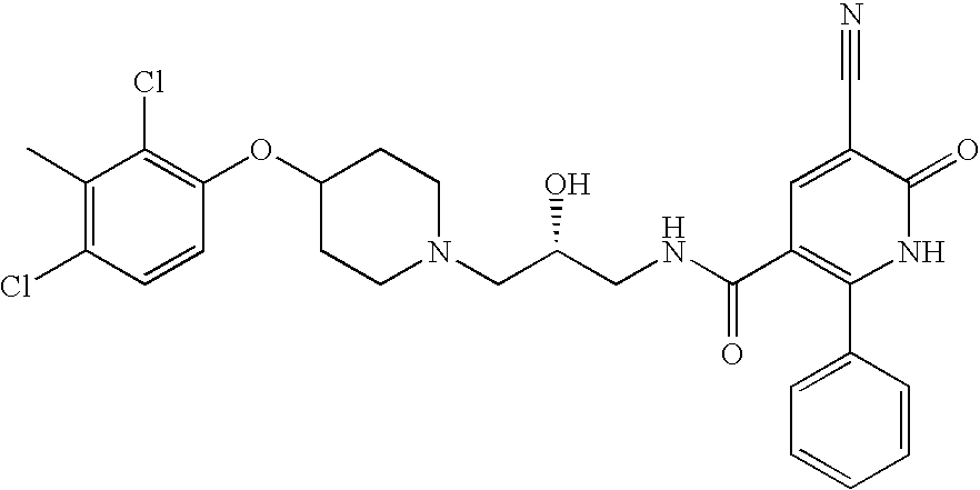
C1(C)=C(Cl)C=CC(OC2CCN(CC(CNC(C3=C(C4=CC=CC=C4)NC(=O)C(C#N)=C3)=O)O)CC2)=C1Cl
